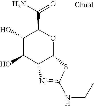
C1(O)C(O)C2C(OC1C(N)=O)SC(NCC)=N2
